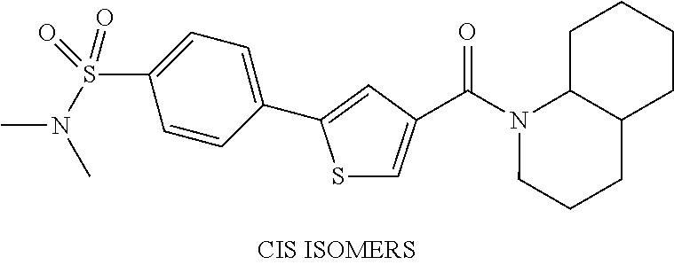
C1(C2=CC(C(N3CCCC4C3CCCC4)=O)=CS2)=CC=C(S(N(C)C)(=O)=O)C=C1
